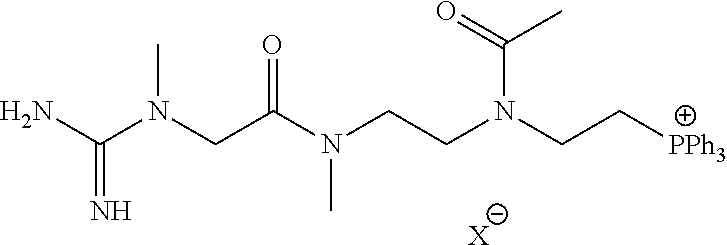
[X].CN(CC(N(CCN(CC[PPh3])C(=O)C)C)=O)C(N)=N
